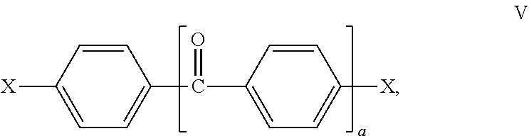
C1([X])=CC=C(C(=O)C2=CC=C([X])C=C2)C=C1
